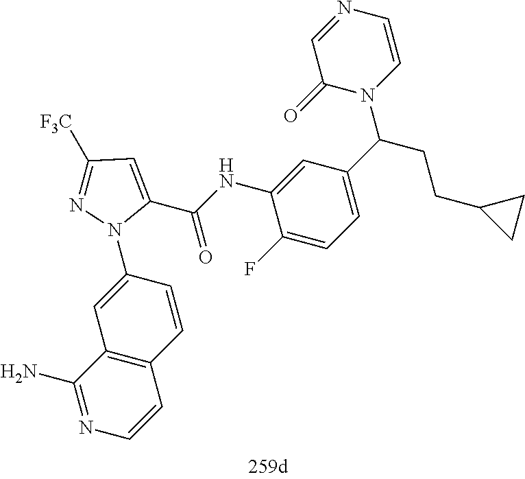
C1(C(NC2=CC(C(CCC3CC3)N3C=CN=CC3=O)=CC=C2F)=O)=CC([F3C])=NN1C1=CC2=C(C=C1)C=CN=C2N
